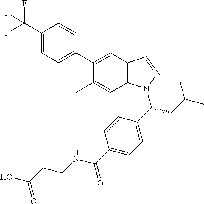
C1(C(F)(F)F)=CC=C(C2=CC3=C(C=C2C)N(C(CC(C)C)C2=CC=C(C(=O)NCCC(O)=O)C=C2)N=C3)C=C1
